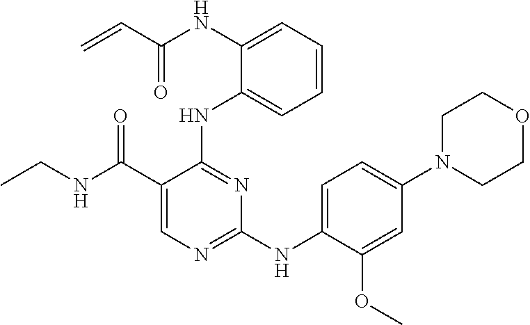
N(C1=CC=CC=C1NC1=NC(NC2=CC=C(N3CCOCC3)C=C2OC)=NC=C1C(NCC)=O)C(C=C)=O
